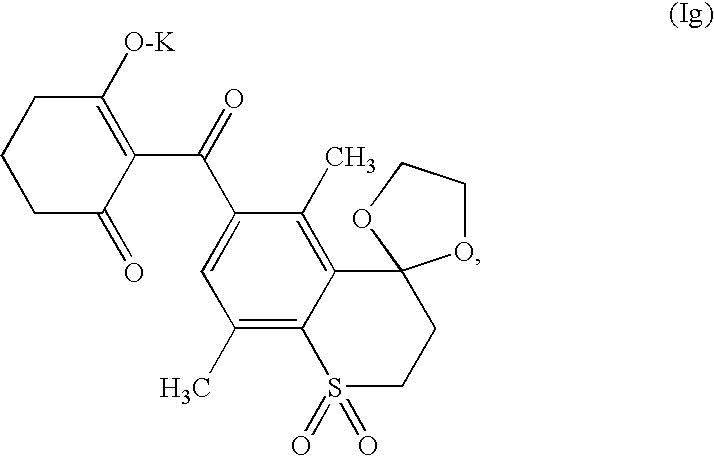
C1C(=O)C(C(=O)C2=CC(C)=C3C(=C2C)C2(CCS3(=O)=O)OCCO2)=C([O-K])CC1
